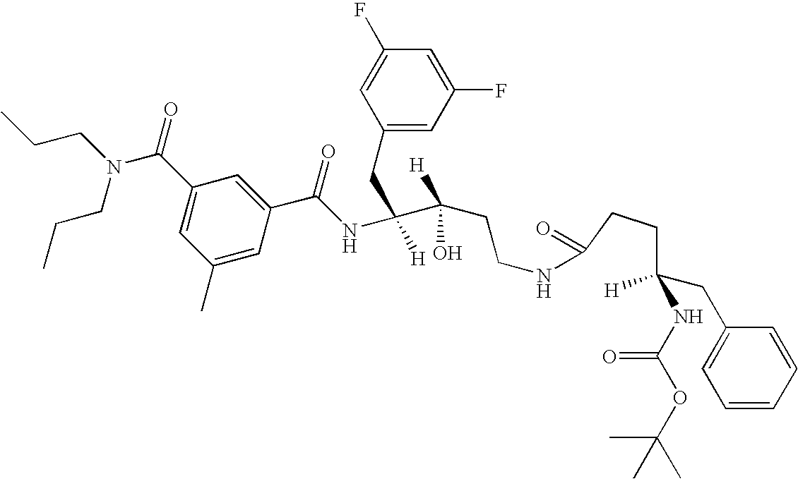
C1(C)=CC(C(NC(CC2=CC(F)=CC(F)=C2)([H])C(CCNC(=O)CCC([H])(NC(OC(C)(C)C)=O)CC2=CC=CC=C2)(O)[H])=O)=CC(C(N(CCC)CCC)=O)=C1
